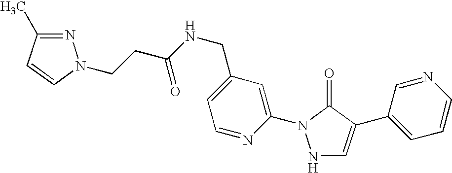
N1C=C(C2=CC=CN=C2)C(=O)N1C1=CC(CNC(CCN2N=C(C)C=C2)=O)=CC=N1
